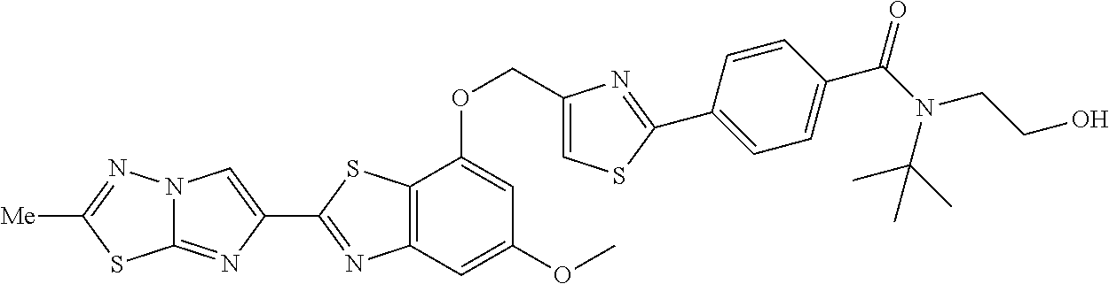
C1(COC2=CC(OC)=CC3=C2SC(C2=CN4C(=N2)SC([Me])=N4)=N3)=CSC(C2=CC=C(C(N(CCO)C(C)(C)C)=O)C=C2)=N1
